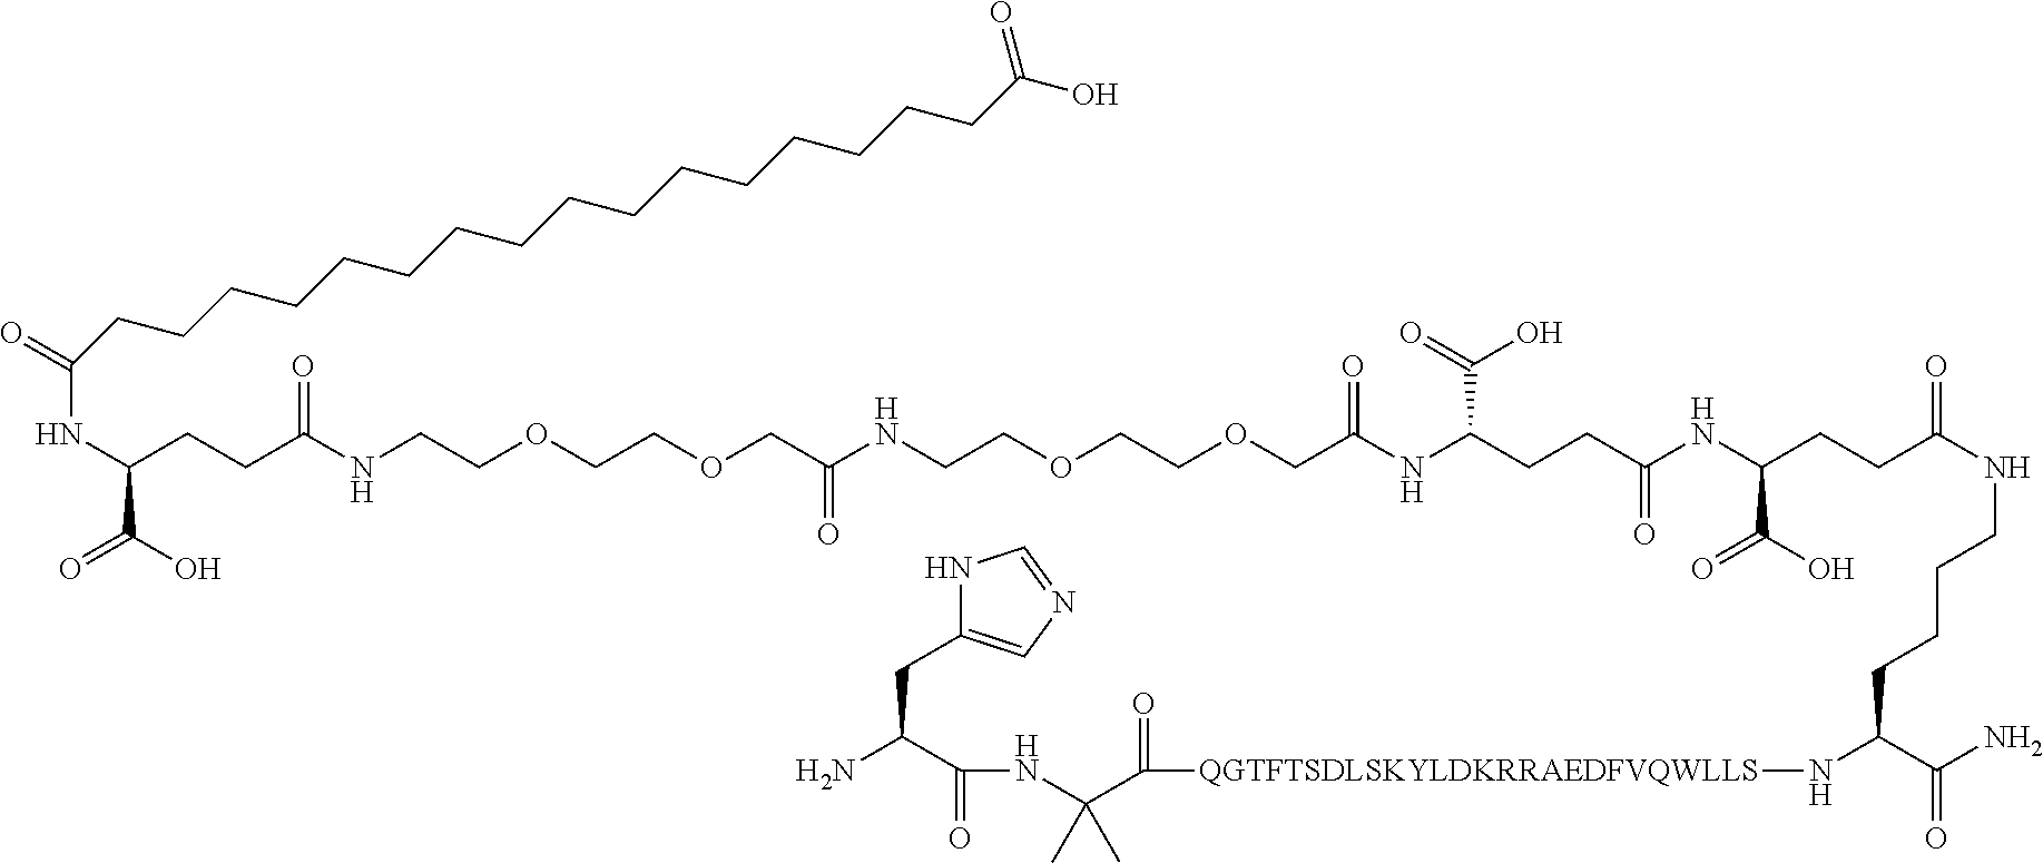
C(C(C(=O)NC(C(=O)[QGTFTSDLSKYLDKRRAEDFVQWLLS]NC(C(N)=O)CCCCNC(CCC(C(=O)O)NC(=O)CCC(NC(COCCOCCNC(COCCOCCNC(=O)CCC(NC(CCCCCCCCCCCCCCCCC(O)=O)=O)C(=O)O)=O)=O)C(=O)O)=O)(C)C)N)C1=CN=CN1
